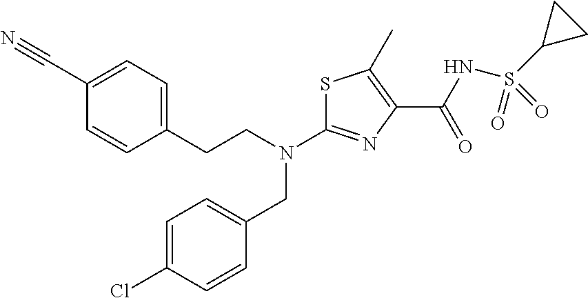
S1C(N(CCC2=CC=C(C#N)C=C2)CC2=CC=C(Cl)C=C2)=NC(C(NS(C2CC2)(=O)=O)=O)=C1C
